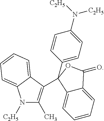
C1=CC=C2C(=C1)C(C1=CC=C(N([C2H5])[C2H5])C=C1)(C1=C(C)N([C2H5])C3=CC=CC=C13)OC2=O
